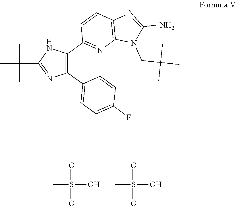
O=S(O)(C)=O.O=S(O)(C)=O.C1(C2=CC=C(F)C=C2)=C(C2=NC3=C(C=C2)N=C(N)N3CC(C)(C)C)NC(C(C)(C)C)=N1
